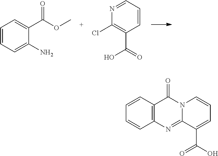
C1=CC=C(N)C(C(OC)=O)=C1.N1=CC=CC(C(=O)O)=C1Cl.C12=C(N=C3N(C1=O)C=CC=C3C(=O)O)C=CC=C2
